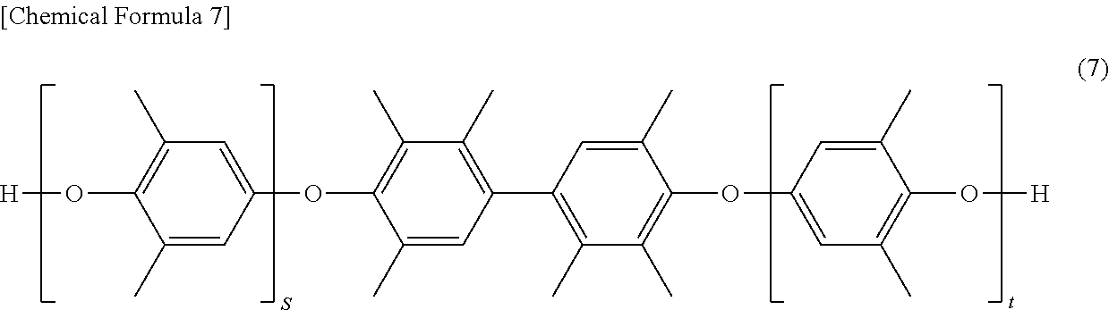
O(C1=C(C)C(C)=C(C2=C(C)C(C)=C(OC3=CC(C)=C(O[H])C(C)=C3)C(C)=C2)C=C1C)C1=CC(C)=C(O[H])C(C)=C1
